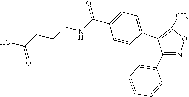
C1(C2=CC=CC=C2)=NOC(C)=C1C1=CC=C(C(NCCCC(O)=O)=O)C=C1
